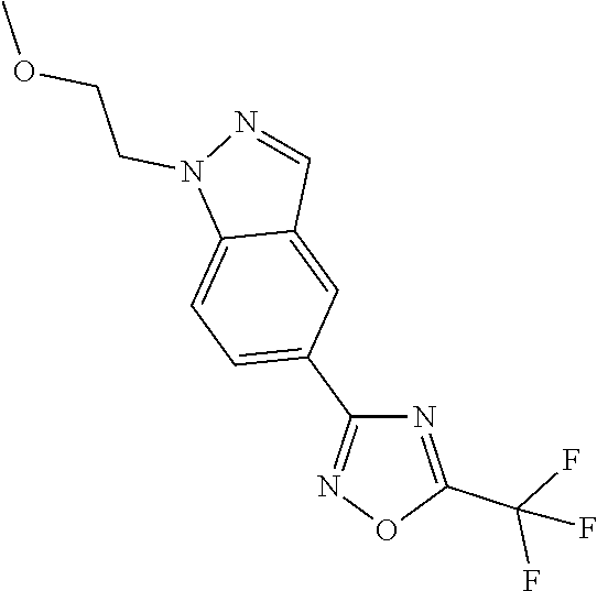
N1=C(C(F)(F)F)ON=C1C1=CC=C2C(=C1)C=NN2CCOC
